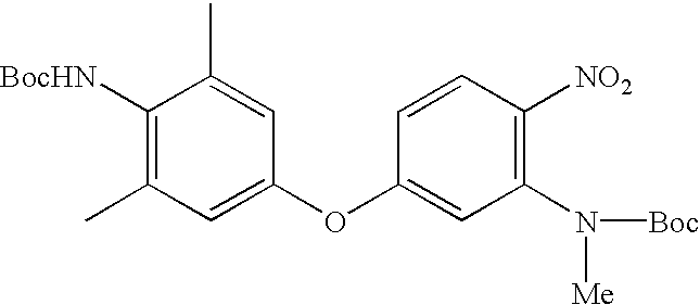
[BocHN]C1=C(C)C=C(OC2=CC(N([Me])[Boc])=C([NO2])C=C2)C=C1C
